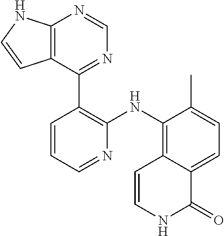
C12=C(C(C3=C(NC4=C5C(=CC=C4C)C(=O)NC=C5)N=CC=C3)=NC=N1)C=CN2
